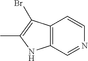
C12=C(C=NC=C1)NC(C)=C2Br
